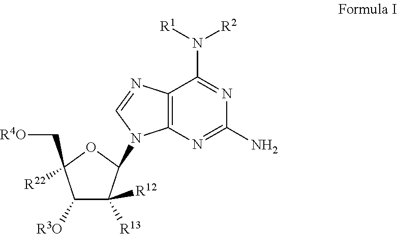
C1([R3O])C([R13])([R12])C(N2C3=C(N=C2)C(N([R1])[R2])=NC(N)=N3)OC1(C[R4O])[R22]
